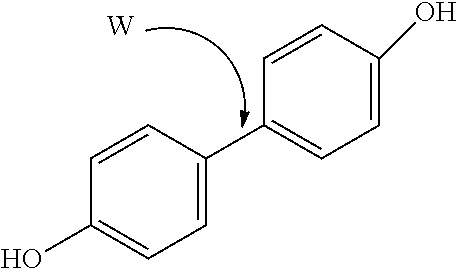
C1=CC(C2=CC=C(O)C=C2)=CC=C1O.[W]
